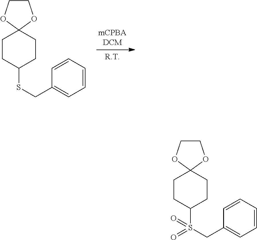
C1CC(SCC2=CC=CC=C2)CCC12OCCO2.C1CC(S(CC2=CC=CC=C2)(=O)=O)CCC12OCCO2
